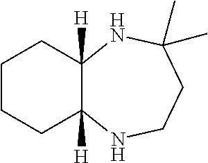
C12([H])C([H])(NC(C)(C)CCN1)CCCC2
